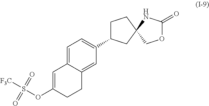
C1C(C2=CC=C3C(=C2)CCC(OS([F3C])(=O)=O)=C3)CC2(C1)COC(=O)N2
